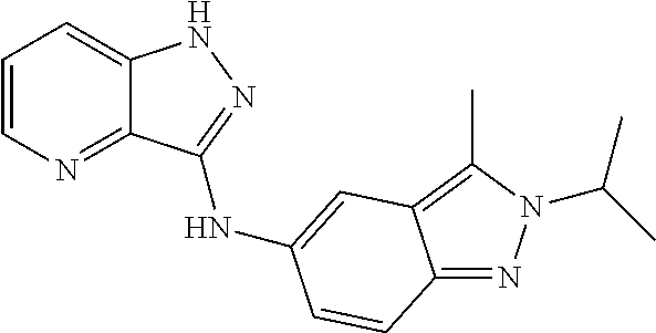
C1=CN=C2C(=C1)NN=C2NC1=CC2=C(C)N(C(C)C)N=C2C=C1
